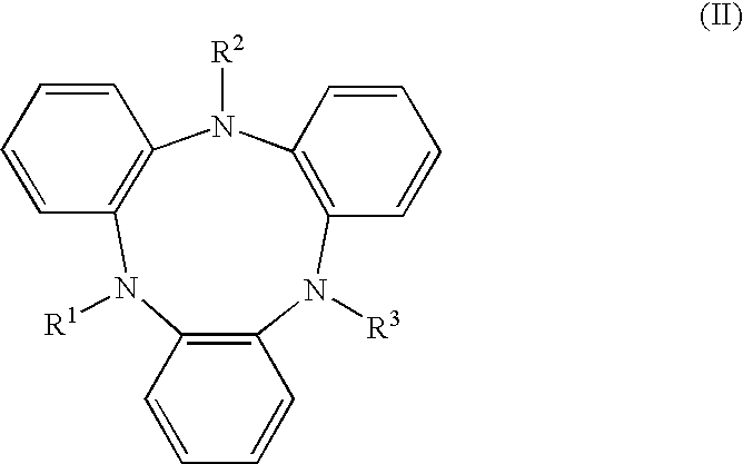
C12=C(N([R2])C3=C(N([R1])C4=C(N1[R3])C=CC=C4)C=CC=C3)C=CC=C2
